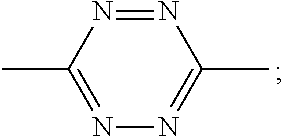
C1(C)=NN=C(C)N=N1
